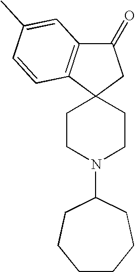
C1CN(C2CCCCCC2)CCC12CC(=O)C1=C2C=CC(C)=C1
